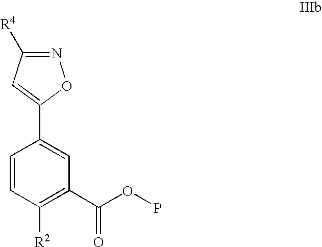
C1=CC([R2])=C(C(OP)=O)C=C1C1=CC([R4])=NO1
